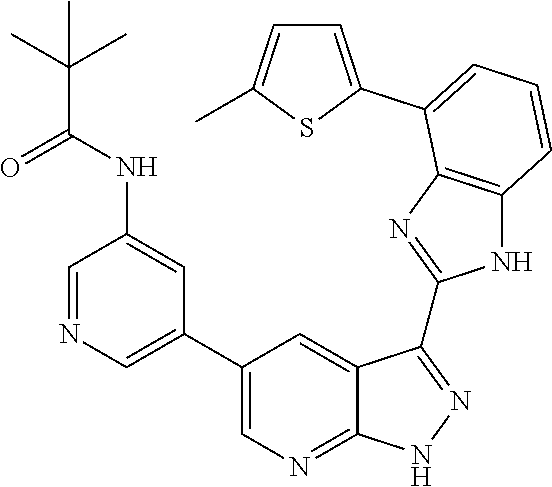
C1=NC=C(C2=CN=C3C(=C2)C(C2=NC4=C(N2)C=CC=C4C2=CC=C(C)S2)=NN3)C=C1NC(C(C)(C)C)=O
